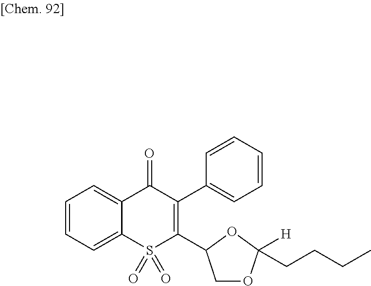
C12=CC=CC=C1S(=O)(=O)C(C1COC([H])(CCCC)O1)=C(C1=CC=CC=C1)C2=O
